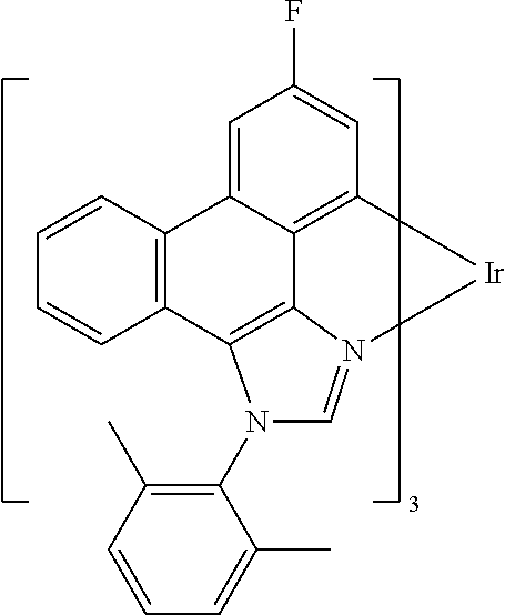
C1=CC2=C(C=C1)C1=C3C4=C(C=C(F)C=C24)[Ir]N3=CN1C1=C(C)C=CC=C1C
